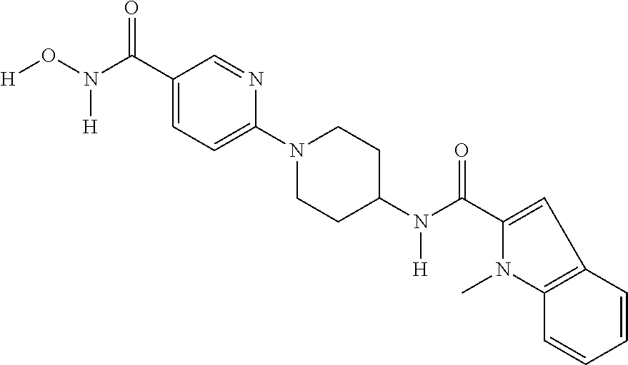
[H]ON(C(C1=CC=C(N2CCC(N(C(=O)C3=CC4=C(C=CC=C4)N3C)[H])CC2)N=C1)=O)[H]
